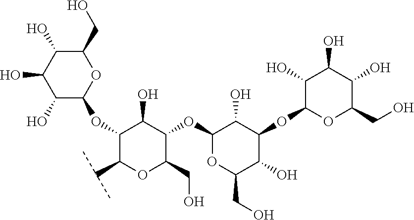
C1(O)C(OC2C(C(C)C)OC(CO)C(OC3OC(CO)C(O)C(OC4OC(CO)C(O)C(O)C4O)C3O)C2O)OC(CO)C(O)C1O
